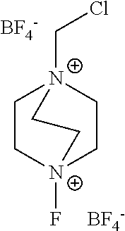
C1C[N+]2(F)CC[N+]1(CCl)CC2.[BF4-].[BF4-]
